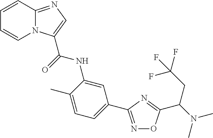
C12=NC=C(C(NC3=CC(C4=NOC(C(N(C)C)CC(F)(F)F)=N4)=CC=C3C)=O)N1C=CC=C2
